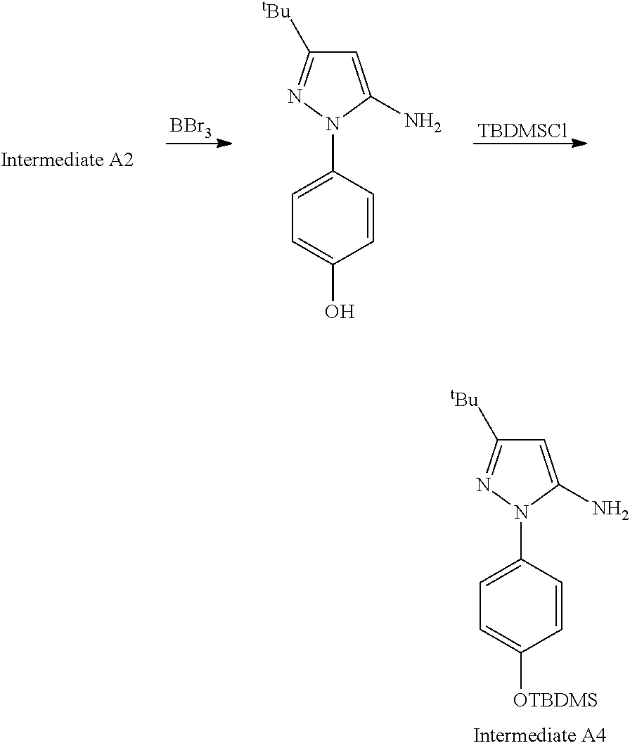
NC1=CC([tBu])=NN1C1=CC=C(O)C=C1.[TBDMSCl].[BBr3].NC1=CC([tBu])=NN1C1=CC=C([OTBDMS])C=C1
